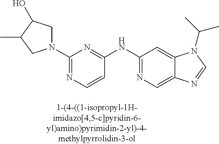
C1=CC(NC2=NC=C3C(=C2)N(C(C)C)C=N3)=NC(N2CC(O)C(C)C2)=N1
